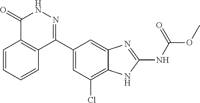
O(C(=O)NC1=NC2=CC(C3=NNC(=O)C4=C3C=CC=C4)=CC(Cl)=C2N1)C
